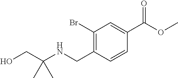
C1=C(C(=O)OC)C=CC(CNC(C)(C)CO)=C1Br
